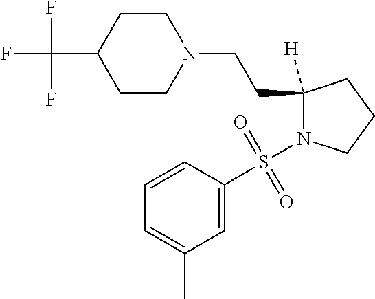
C1=CC(S(N2C(CCN3CCC(C(F)(F)F)CC3)([H])CCC2)(=O)=O)=CC(C)=C1
